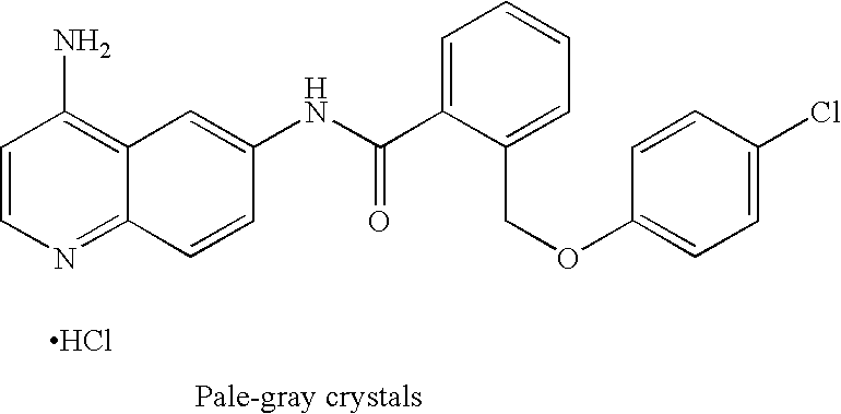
Cl.C12=NC=CC(N)=C1C=C(NC(=O)C1=CC=CC=C1COC1=CC=C(Cl)C=C1)C=C2
